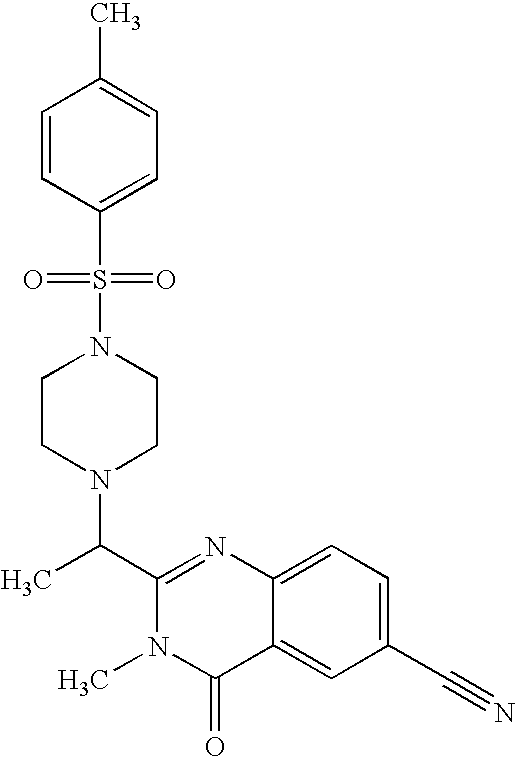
C1(C(N2CCN(S(=O)(=O)C3=CC=C(C)C=C3)CC2)C)=NC2=CC=C(C#N)C=C2C(=O)N1C
